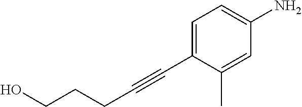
C1=C(C#CCCCO)C(C)=CC(N)=C1
